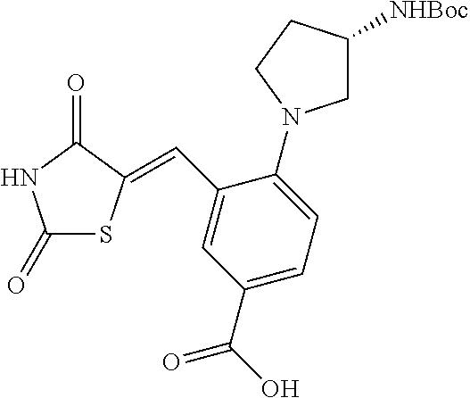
C1(=O)SC(=CC2=CC(C(O)=O)=CC=C2N2CC([NHBoc])CC2)C(=O)N1
